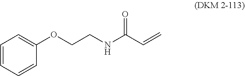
O(CCNC(C=C)=O)C1=CC=CC=C1
